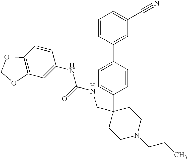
C1=CC(C2=CC(C#N)=CC=C2)=CC=C1C1(CNC(NC2=CC3=C(C=C2)OCO3)=O)CCN(CCC)CC1
